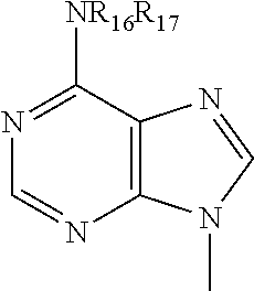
C12=C(C([NR16R17])=NC=N1)N=CN2C
